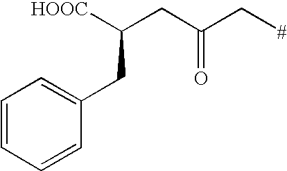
C1=CC=CC(CC(CC(C[#])=O)[HOOC])=C1
